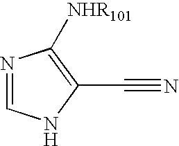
N1=CNC(C#N)=C1[NHR101]
